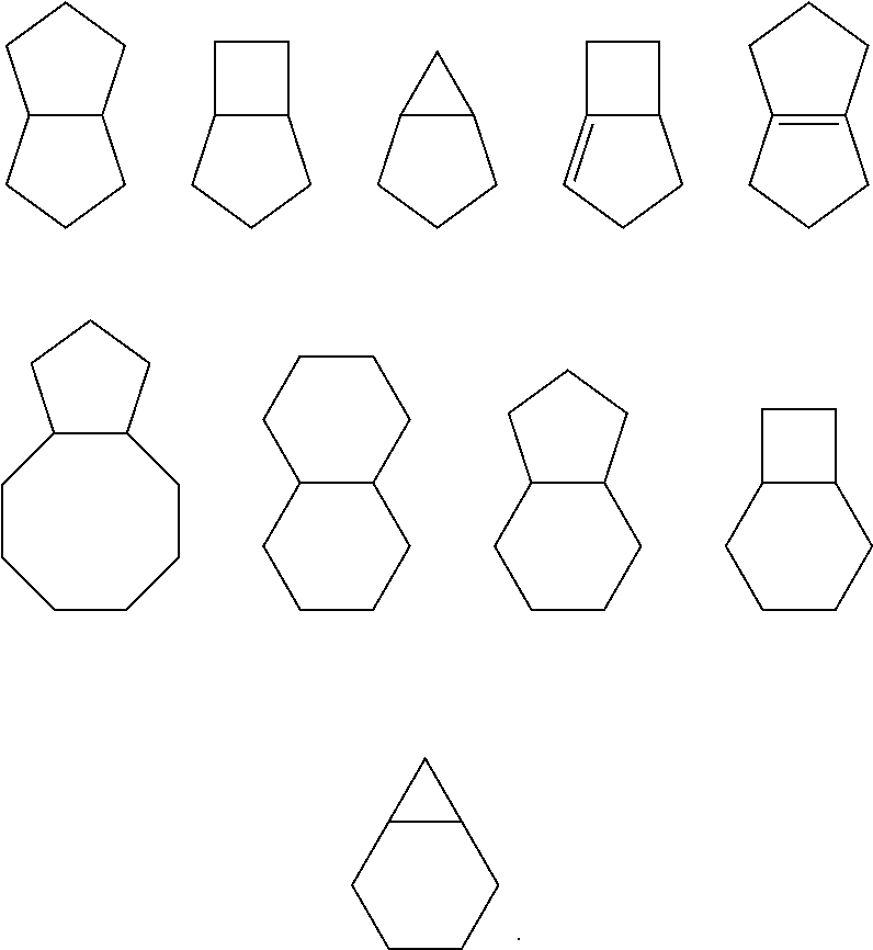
C1CCC2C(C1)C2.C12C(CCC1)CCC2.C12C(CCC1)CC2.C12C(CCC1)C2.C12=CCCC1CC2.C12=C(CCC1)CCC2.C12C(CCC1)CCCCCC2.C1CCC2C(C1)CCCC2.C1CCC2C(C1)CCC2.C1CCC2C(C1)CC2
